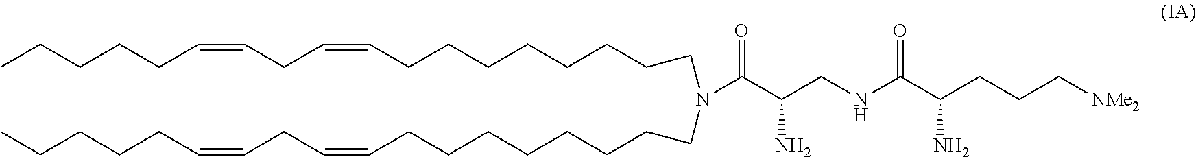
CCCCCC=CCC=CCCCCCCCCN(CCCCCCCCC=CCC=CCCCCC)C(C(CNC(C(CCC[NMe2])N)=O)N)=O
